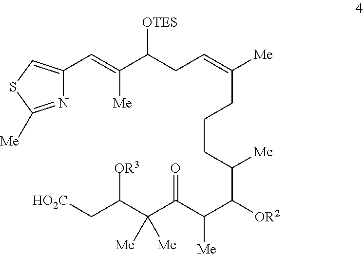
N1=C([Me])SC=C1C=C(C(CC=C([Me])CCCC(C([OR2])C(C(C(C(C[HO2C])[OR3])([Me])[Me])=O)[Me])[Me])[OTES])[Me]
